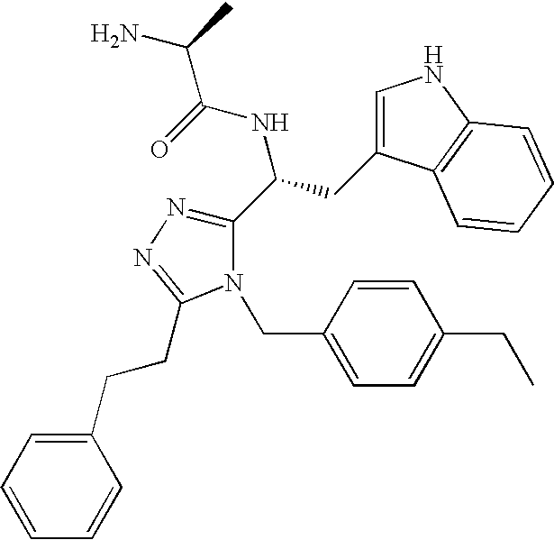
C(C(=O)NC(CC1=CNC2=C1C=CC=C2)C1=NN=C(CCC2=CC=CC=C2)N1CC1=CC=C(CC)C=C1)(C)N
